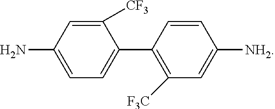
C1=CC([NH2])=CC([F3C])=C1C1=CC=C(N)C=C1[CF3]
